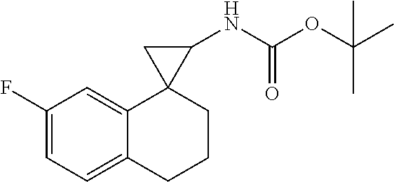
C1=C(F)C=C2C(=C1)CCCC21C(NC(OC(C)(C)C)=O)C1
